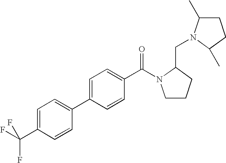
C1(C(F)(F)F)=CC=C(C2=CC=C(C(=O)N3CCCC3CN3C(C)CCC3C)C=C2)C=C1
